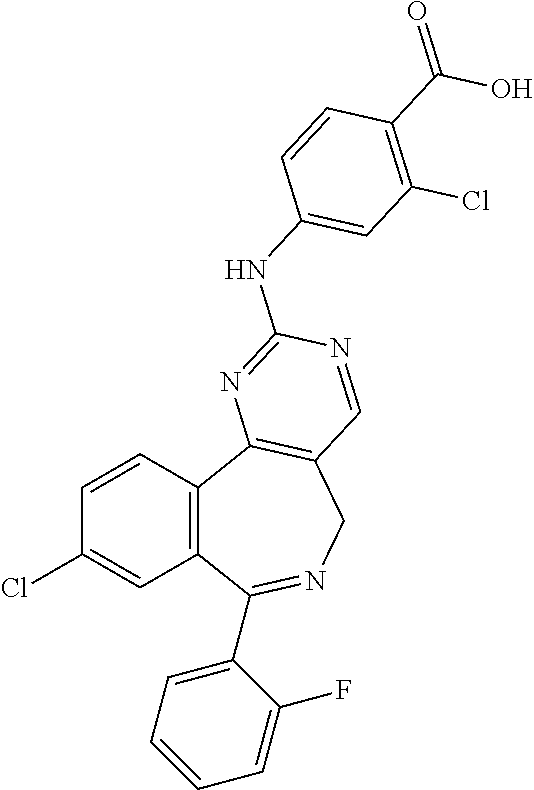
C1=CC2=C(C=C1Cl)C(C1=CC=CC=C1F)=NCC1=C2N=C(NC2=CC(Cl)=C(C(=O)O)C=C2)N=C1
